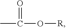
C(O[R])(C)=O
